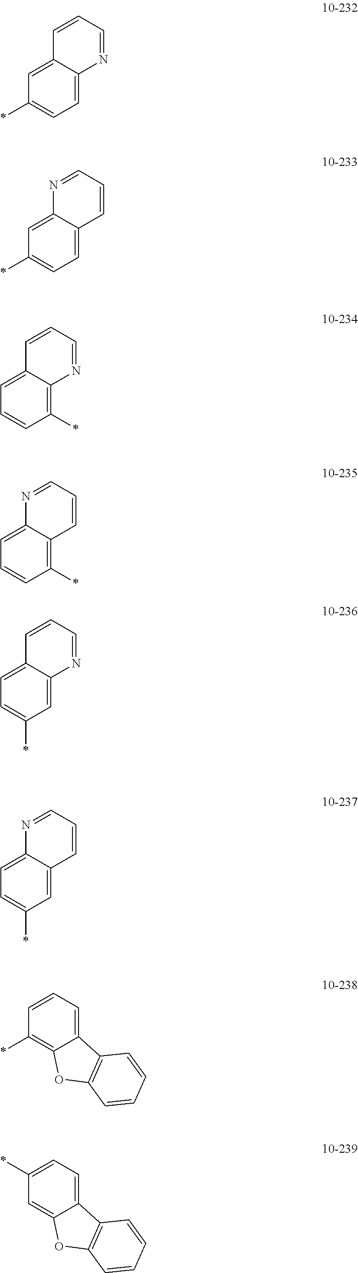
C1=C2C(=CC=C1*)N=CC=C2.C1=C2C(=CC=C1*)C=CC=N2.C1=C2C(=C(*)C=C1)N=CC=C2.C1=C2C(=C(*)C=C1)C=CC=N2.C1=C2C(=CC(*)=C1)N=CC=C2.C1=C2C(=CC(*)=C1)C=CC=N2.C1(*)=C2C(=CC=C1)C1=C(O2)C=CC=C1.C1=C2C(=CC=C1*)C1=C(O2)C=CC=C1
